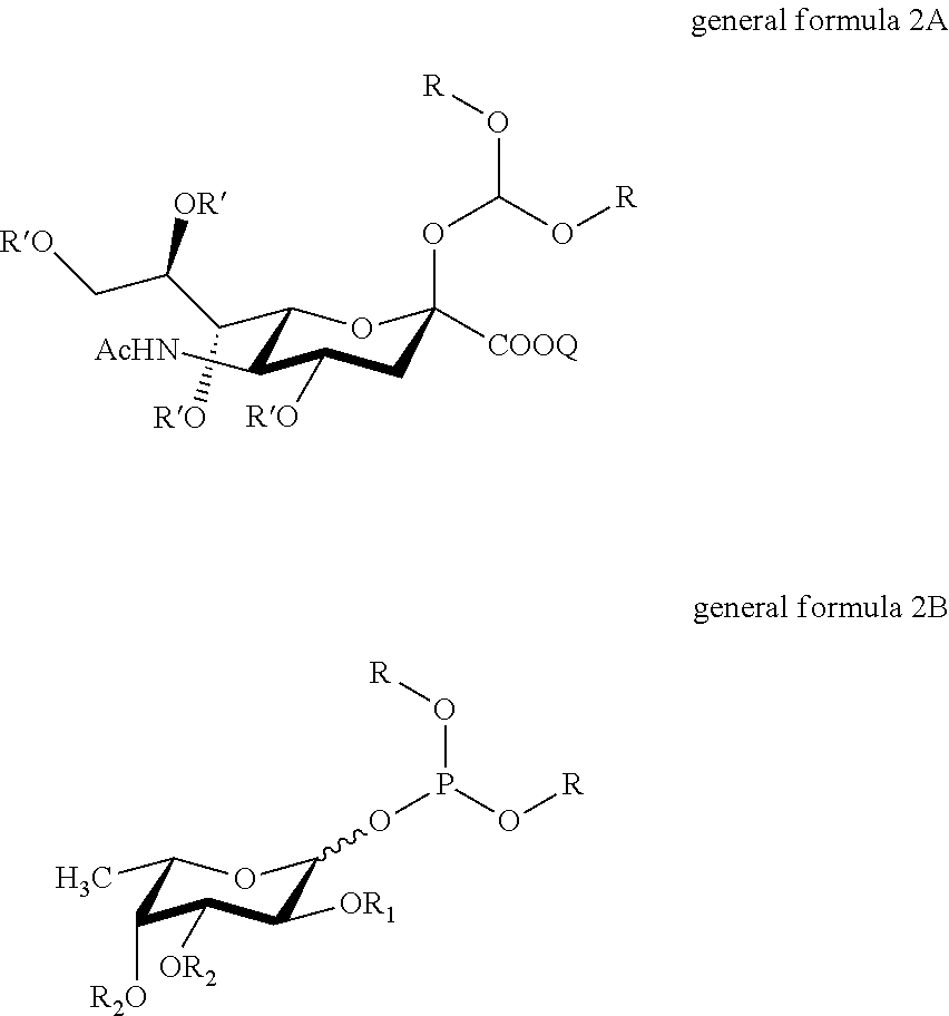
C1(C(C(C[RO])[OR])[RO])OC([COOQ])(OC(O[R])O[R])CC([RO])C1[AcHN].C1(C)OC(OP(O[R])O[R])C([OR1])C([OR2])C1[R2O]
